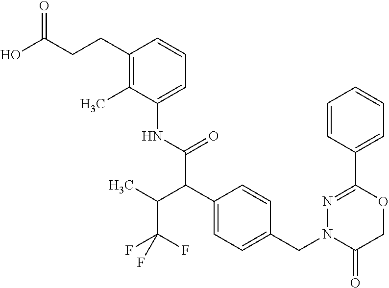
C1(NC(=O)C(C2=CC=C(CN3C(=O)COC(C4=CC=CC=C4)=N3)C=C2)C(C(F)(F)F)C)=CC=CC(CCC(O)=O)=C1C
